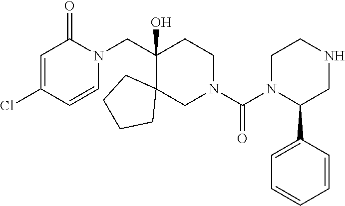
ClC1=CC(=O)N(CC2(O)C3(CN(C(N4C(C5=CC=CC=C5)CNCC4)=O)CC2)CCCC3)C=C1
